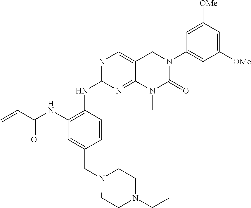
C1(NC(=O)C=C)=C(NC2=NC=C3C(=N2)N(C)C(=O)N(C2=CC([OMe])=CC([OMe])=C2)C3)C=CC(CN2CCN(CC)CC2)=C1
